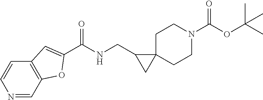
N1=CC2=C(C=C1)C=C(C(NCC1CC13CCN(C(OC(C)(C)C)=O)CC3)=O)O2
